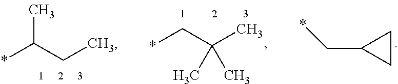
*C(CC)C.*CC1CC1.*CC(C)(C)C
